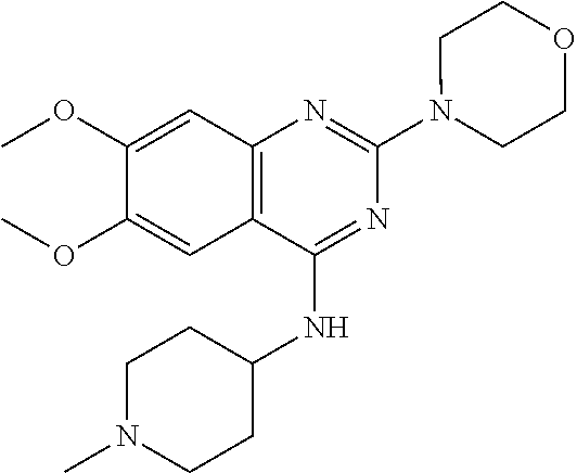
C12=C(C(NC3CCN(C)CC3)=NC(N3CCOCC3)=N1)C=C(OC)C(OC)=C2
